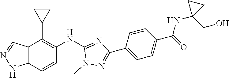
C12=C(C=CC(NC3=NC(C4=CC=C(C(NC5(CO)CC5)=O)C=C4)=NN3C)=C1C1CC1)NN=C2
